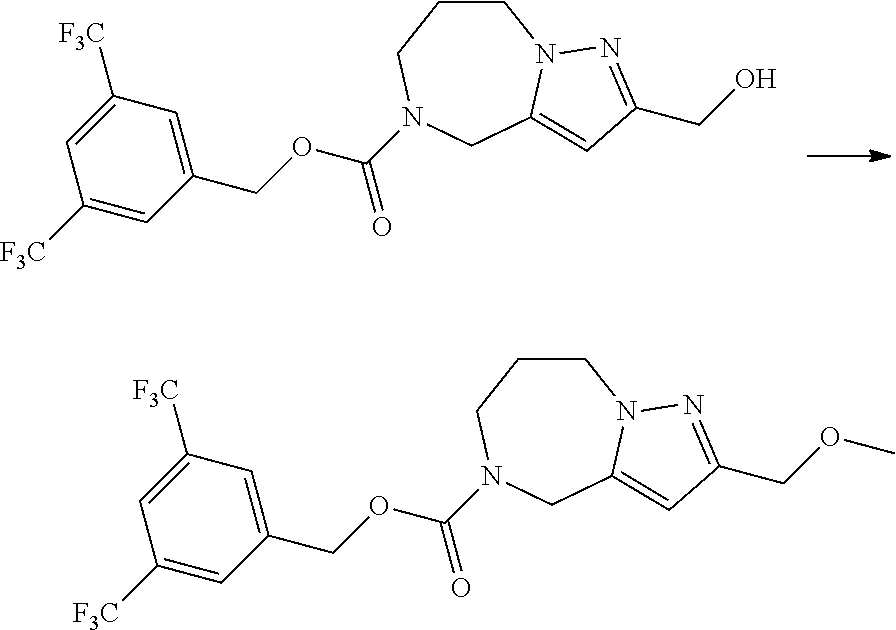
C1(COC(N2CCCN3C(=CC(CO)=N3)C2)=O)=CC([F3C])=CC([F3C])=C1.C1(COC(N2CCCN3C(=CC(COC)=N3)C2)=O)=CC([F3C])=CC([F3C])=C1
